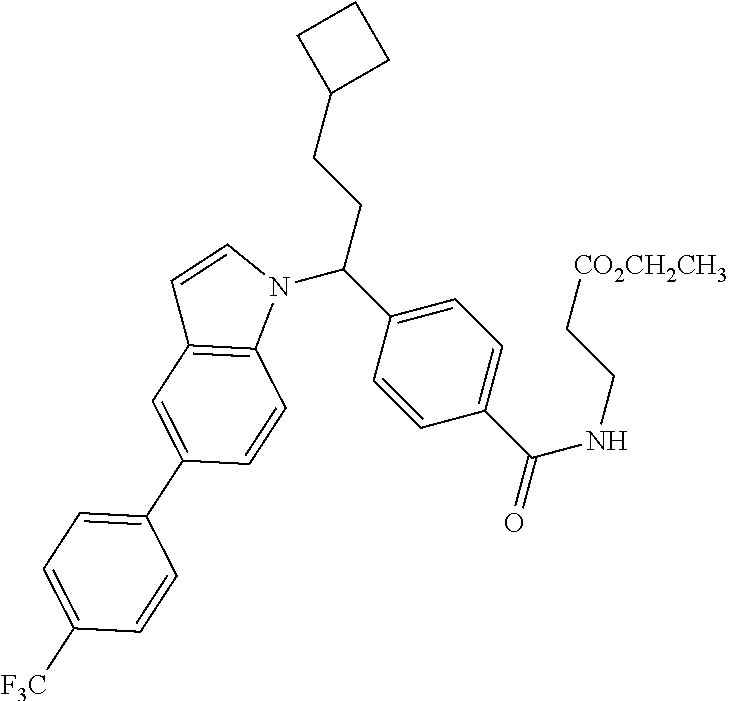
C1(C(NCC[CO2CH2CH3])=O)=CC=C(C(N2C=CC3=C2C=CC(C2=CC=C([F3C])C=C2)=C3)CCC2CCC2)C=C1
